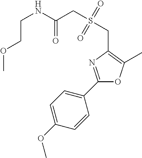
S(CC1=C(C)OC(C2=CC=C(OC)C=C2)=N1)(CC(NCCOC)=O)(=O)=O
